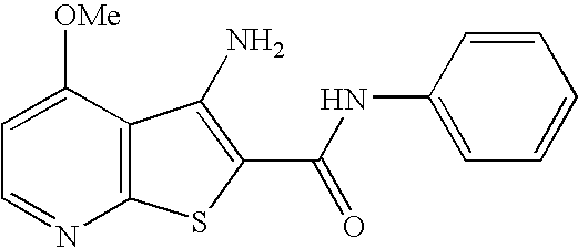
C1=C([OMe])C2=C(N=C1)SC(C(NC1=CC=CC=C1)=O)=C2N
